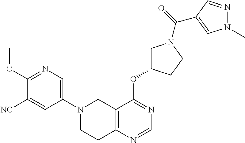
C1(N2CCC3=C(C2)C(OC2CN(C(=O)C4=CN(C)N=C4)CC2)=NC=N3)=CN=C(OC)C([NC])=C1
